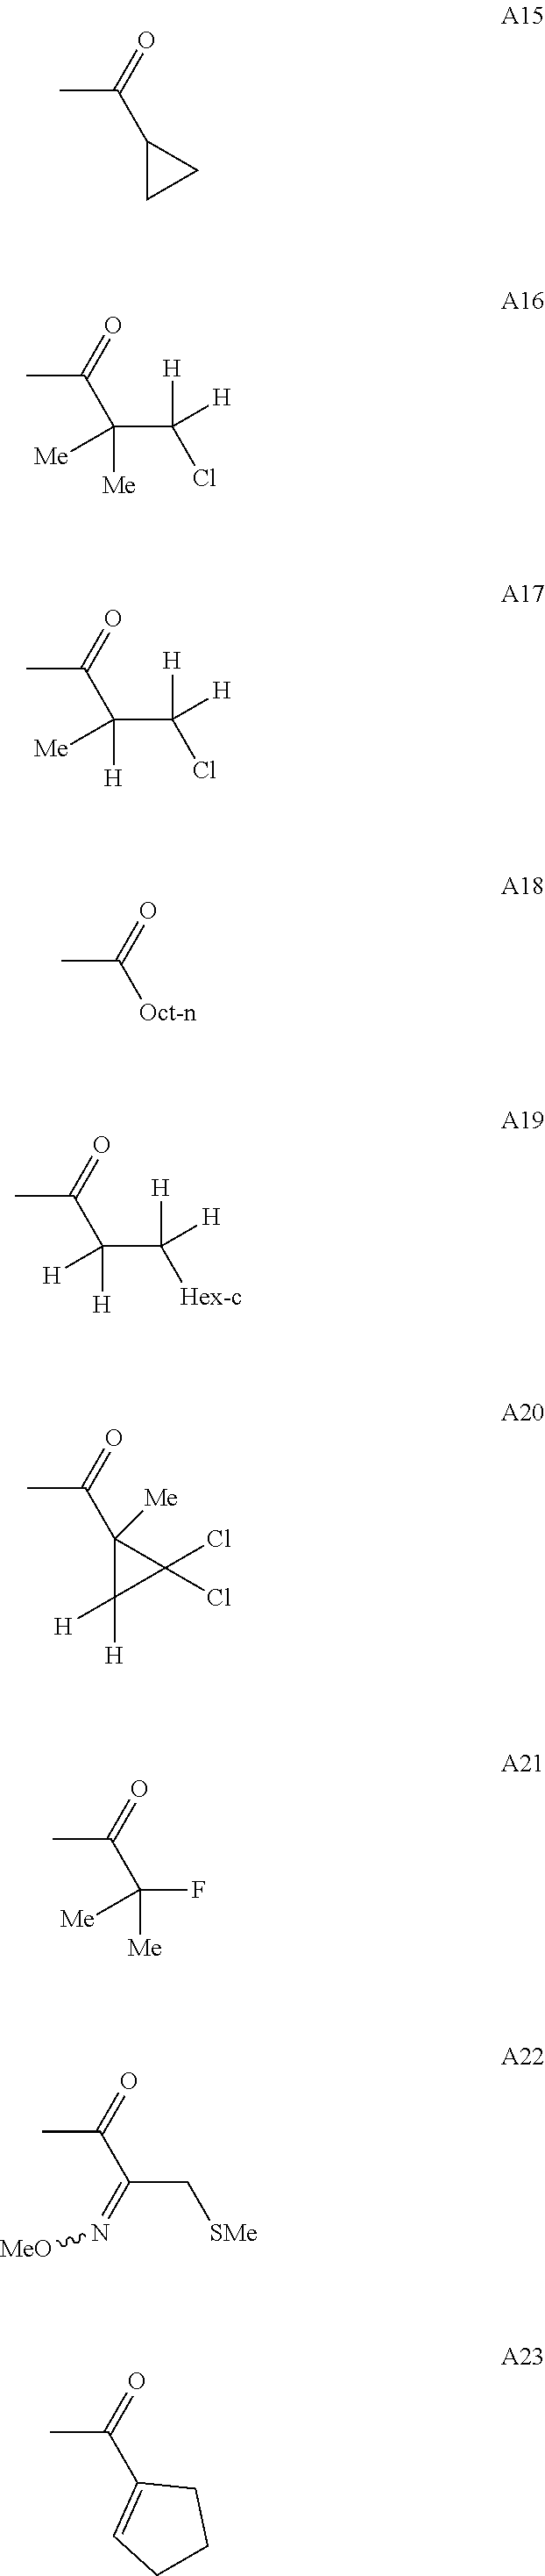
CC(=O)C1CC1.CC(=O)C1([Me])C([H])([H])C1(Cl)Cl.CC(=O)C([Me])(C([H])(Cl)[H])[Me].CC(=O)C([H])(C([H])(Cl)[H])[Me].CC(=O)[Oct-n].CC(=O)C([H])(C([H])([Hex-c])[H])[H].CC(=O)C([Me])(F)[Me].CC(=O)C(C[SMe])=N[MeO].CC(=O)C1=CCCC1
